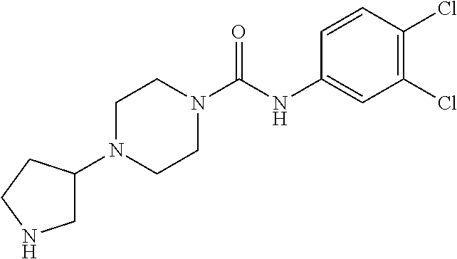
C1(Cl)=C(Cl)C=CC(NC(N2CCN(C3CNCC3)CC2)=O)=C1
